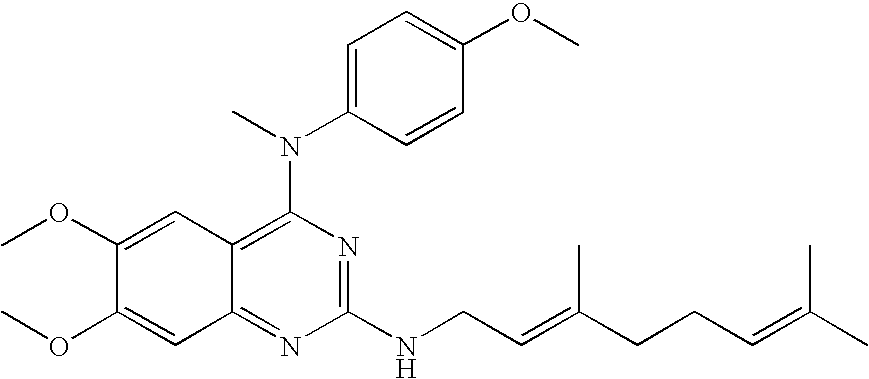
C1(OC)=CC2=C(N(C3=CC=C(OC)C=C3)C)N=C(NCC=C(CCC=C(C)C)C)N=C2C=C1OC
